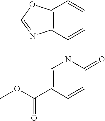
C1=C(C(OC)=O)C=CC(=O)N1C1=CC=CC2=C1N=CO2
